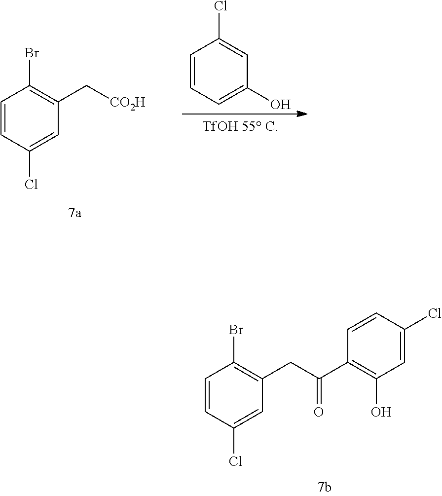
C1=CC(Cl)=CC(C[CO2H])=C1Br.C1=CC=C(O)C=C1Cl.C1=CC(Cl)=CC(CC(C2=C(O)C=C(Cl)C=C2)=O)=C1Br
